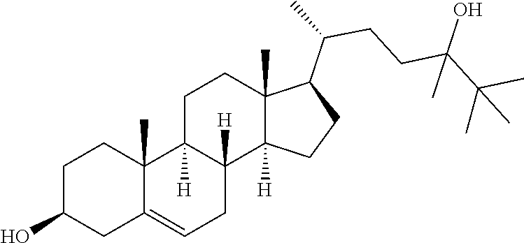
C1C2=CCC3([H])C([H])(C2(C)CCC1O)CCC1(C)C(C(CCC(C(C)(C)C)(O)C)C)CCC13[H]
